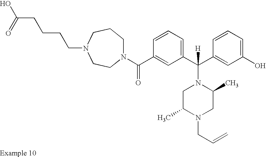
N1(C(C2=CC(C(C3=CC(O)=CC=C3)([H])N3CC(C)N(CC=C)CC3C)=CC=C2)=O)CCCN(CCCCC(O)=O)CC1
